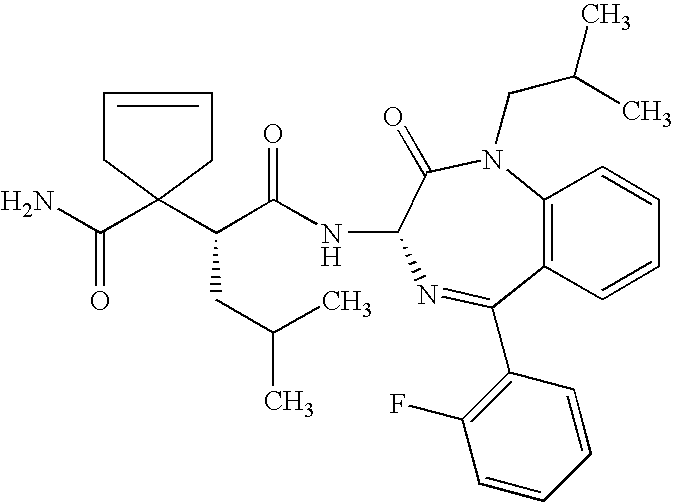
NC(=O)C1(C(C(=O)NC2C(=O)N(CC(C)C)C3=C(C(C4=C(F)C=CC=C4)=N2)C=CC=C3)CC(C)C)CC=CC1
